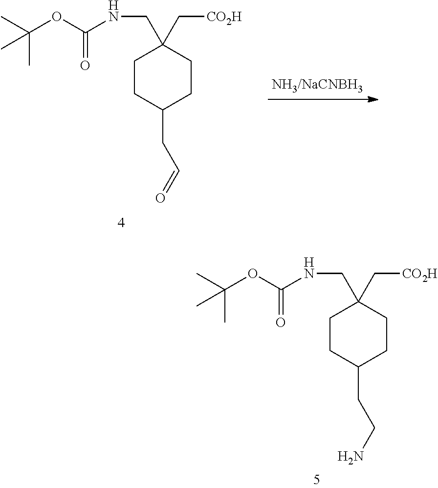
C1CC(CC=O)CCC1(C[CO2H])CNC(OC(C)(C)C)=O.C1CC(CCN)CCC1(C[CO2H])CNC(OC(C)(C)C)=O
